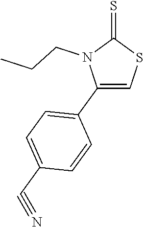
C1(C2=CC=C(C#N)C=C2)=CSC(=S)N1CCC
